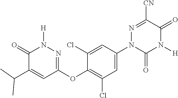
C1(=O)C(C(C)C)=CC(OC2=C(Cl)C=C(N3N=C([CN])C(=O)N([H])C3=O)C=C2Cl)=NN1[H]
